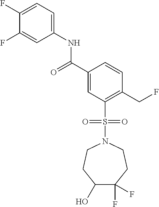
C1(F)=CC=C(NC(C2=CC(S(N3CCC(O)C(F)(F)CC3)(=O)=O)=C(CF)C=C2)=O)C=C1F
